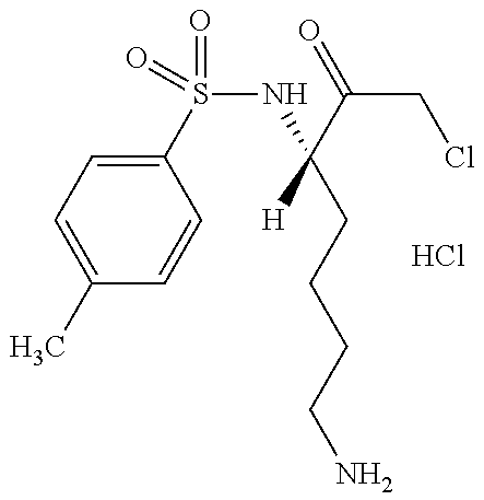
C1(C)=CC=C(S(=O)(NC([H])(C(=O)CCl)CCCCN)=O)C=C1.Cl
